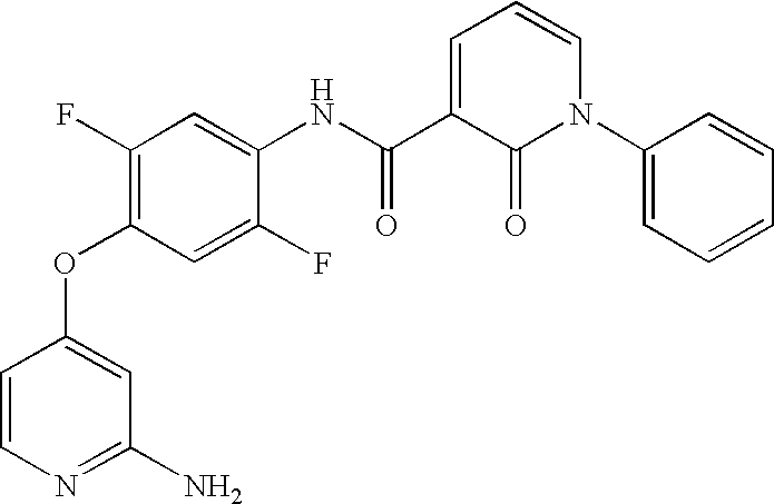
C1(F)=C(OC2=CC(N)=NC=C2)C=C(F)C(NC(=O)C2=CC=CN(C3=CC=CC=C3)C2=O)=C1
